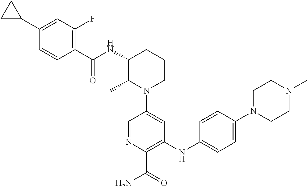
N1(C2=CC(NC3=CC=C(N4CCN(C)CC4)C=C3)=C(C(=O)N)N=C2)CCCC(NC(=O)C2=C(F)C=C(C3CC3)C=C2)C1C
